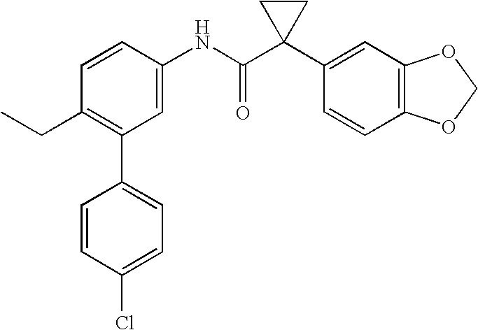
C1=CC(NC(C2(C3=CC4=C(C=C3)OCO4)CC2)=O)=CC(C2=CC=C(Cl)C=C2)=C1CC
